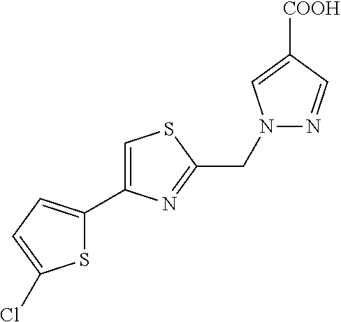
N1(CC2=NC(C3=CC=C(Cl)S3)=CS2)N=CC([COOH])=C1
